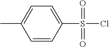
O=S(=O)(Cl)C1=CC=C(C)C=C1
